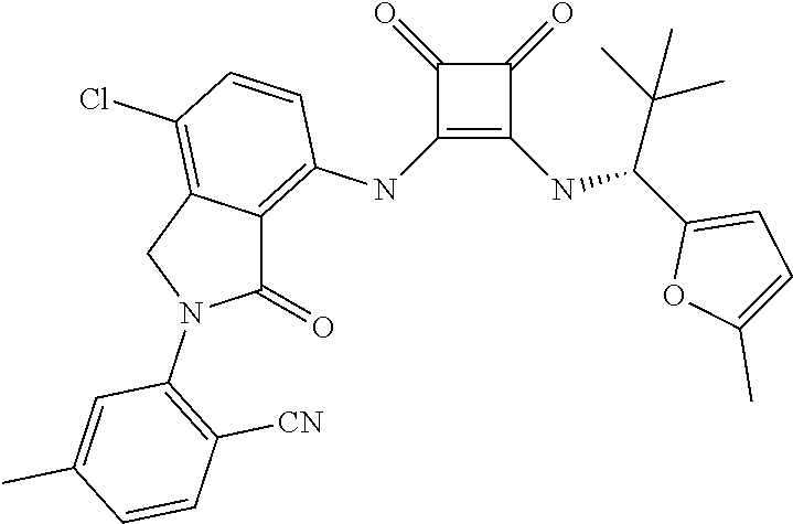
C1(NC2=C3C(=C(Cl)C=C2)CN(C2=C([CN])C=CC(C)=C2)C3=O)=C(NC(C2=CC=C(C)O2)C(C)(C)C)C(=O)C1=O
